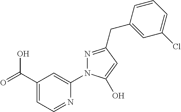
C1(C(=O)O)=CC=NC(N2N=C(CC3=CC(Cl)=CC=C3)C=C2O)=C1
